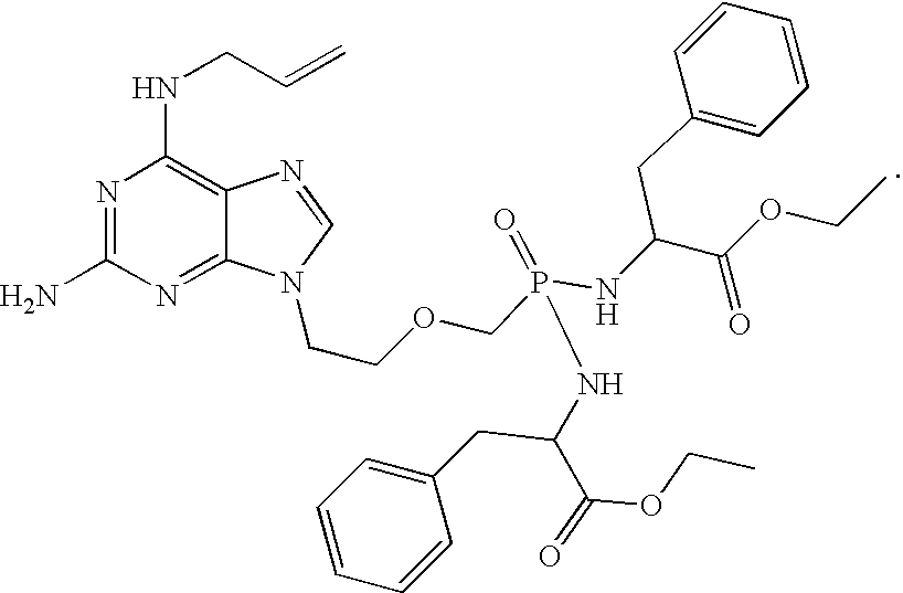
N1=C(N)N=C2C(=C1NCC=C)N=CN2CCOCP(=O)(NC(C(=O)OCC)CC1=CC=CC=C1)NC(C(=O)OCC)CC1=CC=CC=C1
